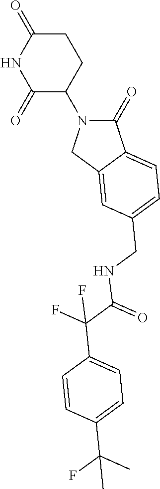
C1(=O)N(C2CCC(=O)NC2=O)CC2=CC(CNC(=O)C(F)(F)C3=CC=C(C(F)(C)C)C=C3)=CC=C12
